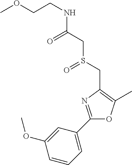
O(CCNC(CS(CC1=C(C)OC(C2=CC=CC(OC)=C2)=N1)=O)=O)C
